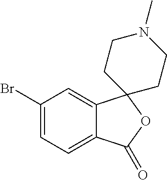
C1(Br)=CC=C2C(=C1)C1(OC2=O)CCN(C)CC1
